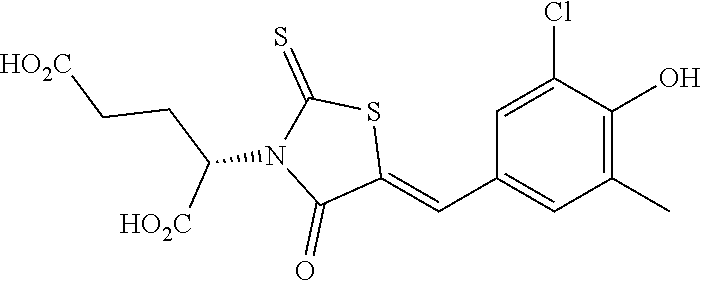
C1=C(Cl)C(O)=C(C)C=C1C=C1SC(=S)N(C(CC[HO2C])[HO2C])C1=O
